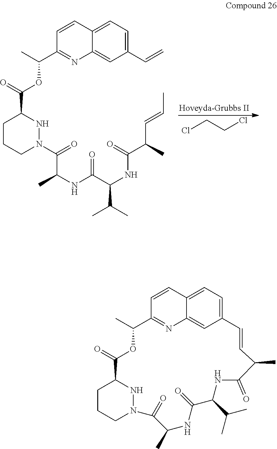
ClCCCl.C1CCN(C(=O)C(NC(C(C(C)C)NC(C(C=CC)C)=O)=O)C)NC1C(=O)OC(C1=NC2=CC(C=C)=CC=C2C=C1)C.C1CCN2NC1C(=O)OC(C)C1=NC3=CC(=CC=C3C=C1)C=CC(C)C(=O)NC(C(C)C)C(=O)NC(C)C2=O
